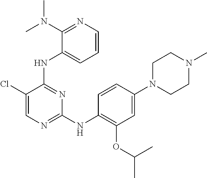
C1N(C2=CC(OC(C)C)=C(NC3=NC=C(Cl)C(NC4=CC=CN=C4N(C)C)=N3)C=C2)CCN(C)C1
